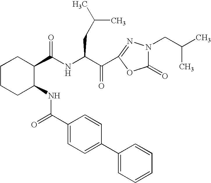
N(C(C(C1=NN(CC(C)C)C(=O)O1)=O)CC(C)C)C(C1CCCCC1NC(=O)C1=CC=C(C2=CC=CC=C2)C=C1)=O
